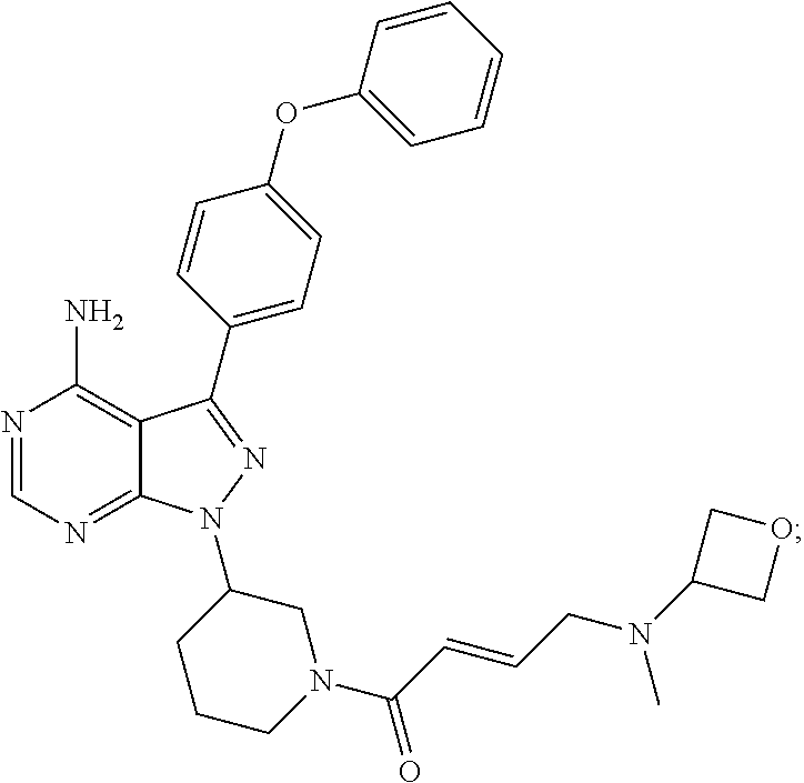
N1=CN=C2C(=C1N)C(C1=CC=C(OC3=CC=CC=C3)C=C1)=NN2C1CCCN(C(C=CCN(C2COC2)C)=O)C1
